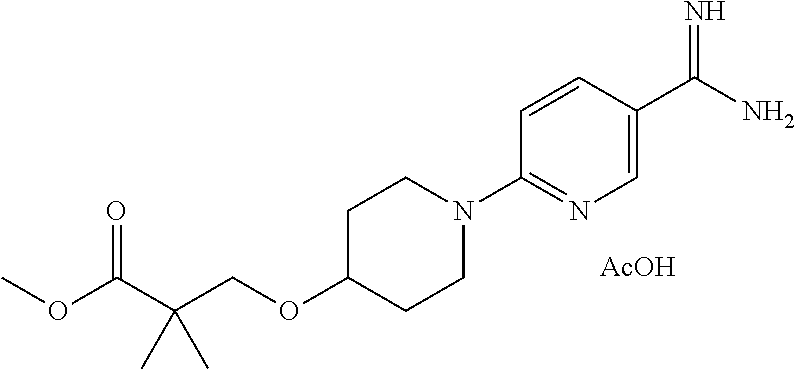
C1=CC(C(N)=N)=CN=C1N1CCC(OCC(C(OC)=O)(C)C)CC1.[AcOH]
